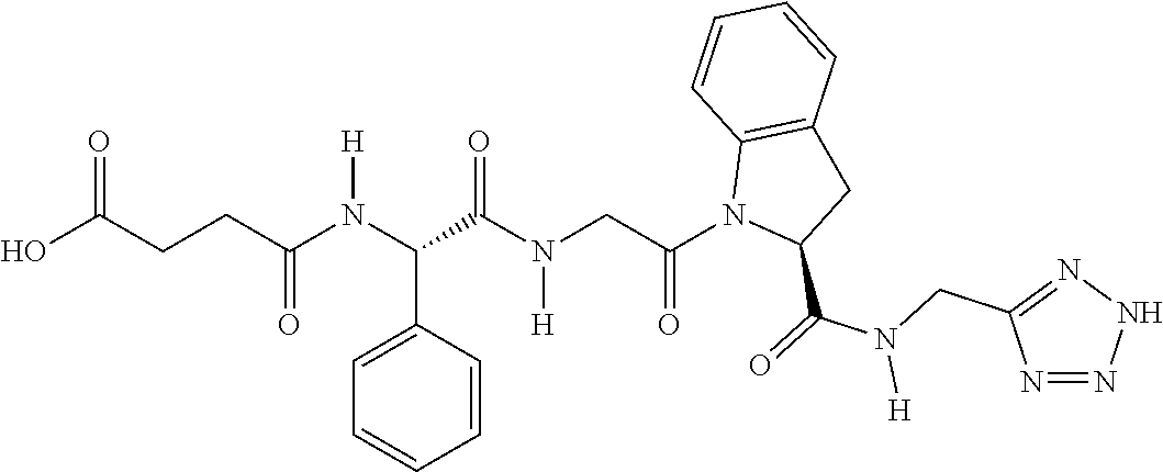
C(N(C(C(N(CC(N1C(C(=O)N(CC2=NNN=N2)[H])CC2=C1C=CC=C2)=O)[H])=O)C1=CC=CC=C1)[H])(=O)CCC(O)=O
